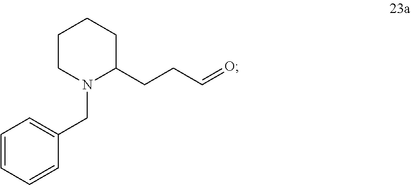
C1CN(CC2=CC=CC=C2)C(CCC=O)CC1
